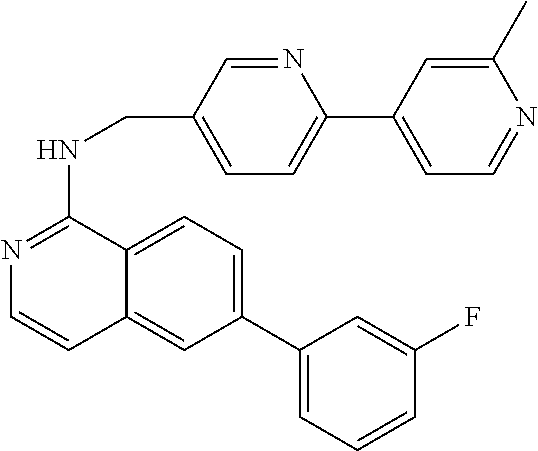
C1=CC2=CC(C3=CC=CC(F)=C3)=CC=C2C(NCC2=CC=C(C3=CC=NC(C)=C3)N=C2)=N1
